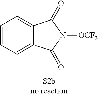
C1=CC=C2C(=C1)C(=O)N([OCF3])C2=O
